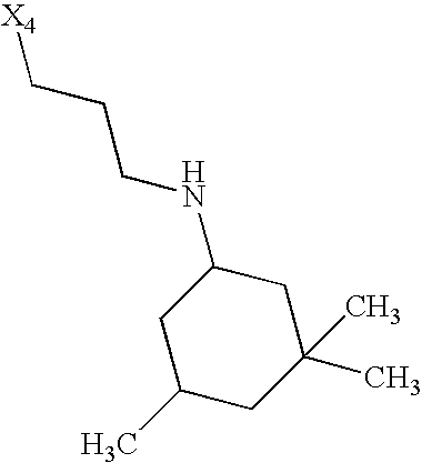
[X4]CCCNC1CC(C)CC(C)(C)C1
